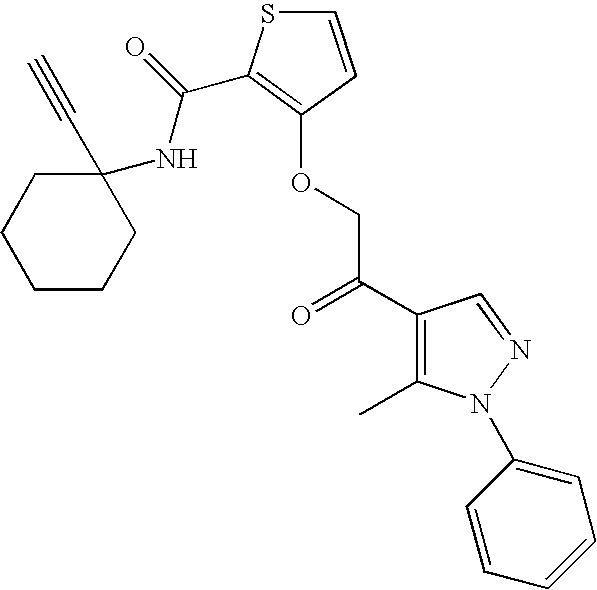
C1(C#C)(NC(=O)C2=C(OCC(=O)C3=C(C)N(C4=CC=CC=C4)N=C3)C=CS2)CCCCC1
